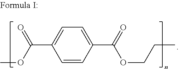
C1=CC(C(OCCC)=O)=CC=C1C(OC)=O
